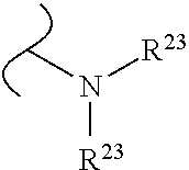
CN([R23])[R23]
